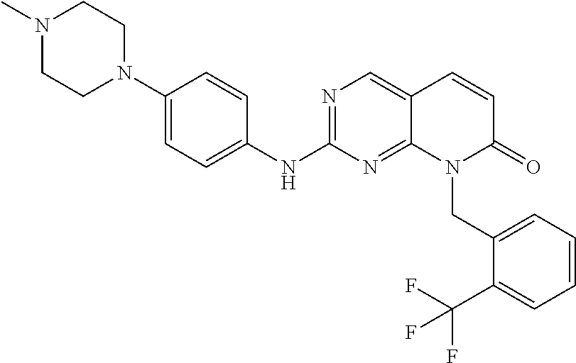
N1(C)CCN(C2=CC=C(NC3=NC=C4C(=N3)N(CC3=CC=CC=C3C(F)(F)F)C(=O)C=C4)C=C2)CC1
